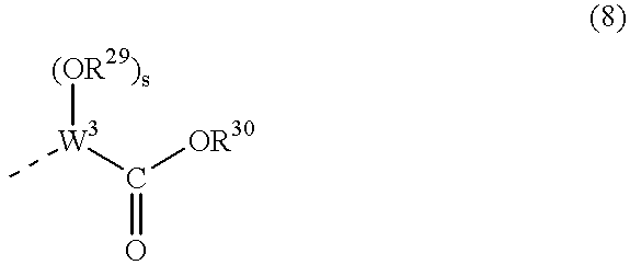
[(OR29)s][W3](C)C(=O)[OR30]
